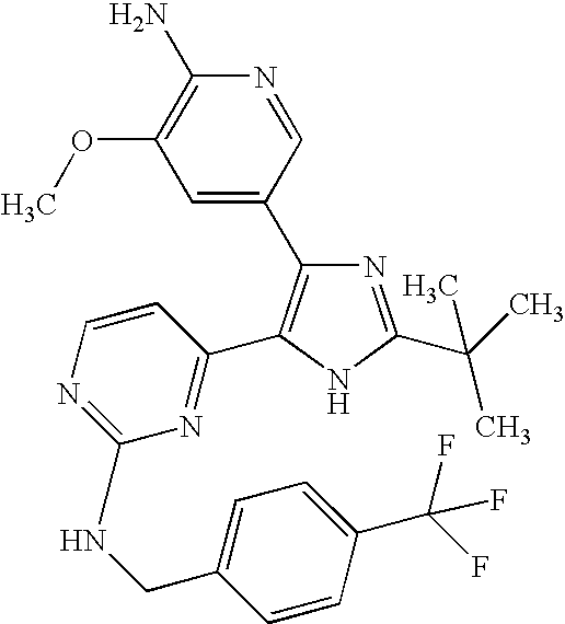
C1=C(C2=C(C3=NC(NCC4=CC=C(C(F)(F)F)C=C4)=NC=C3)NC(C(C)(C)C)=N2)C=NC(N)=C1OC
